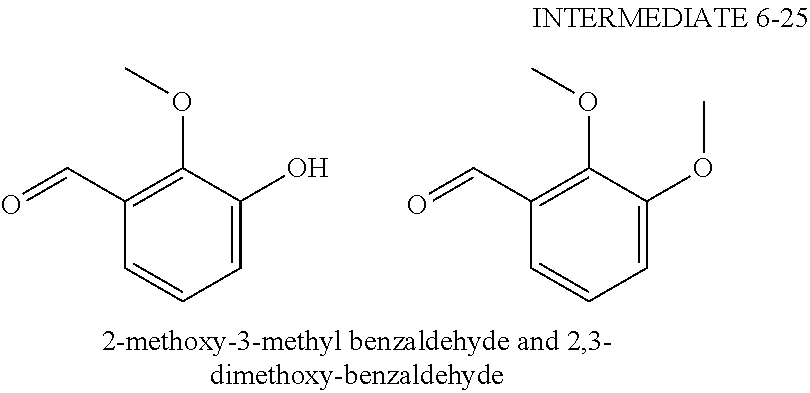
C1=CC=C(OC)C(OC)=C1C=O.C1=CC=C(O)C(OC)=C1C=O
